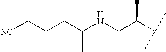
C(C(NCC(C(C)C)C)C)CC[NC]
